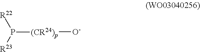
[O-][(CR24)p]P([R22])[R23]
